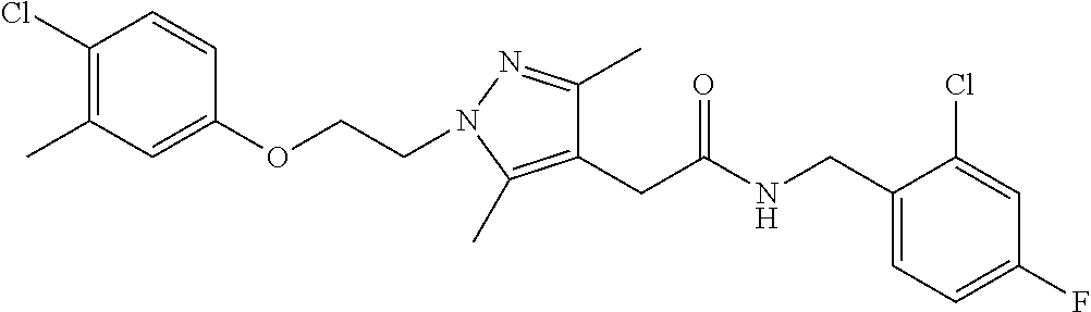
C1=C(CNC(CC2=C(C)N(CCOC3=CC(C)=C(Cl)C=C3)N=C2C)=O)C(Cl)=CC(F)=C1
